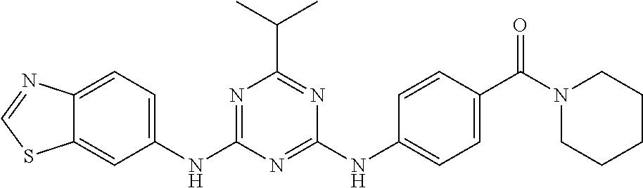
C12=CC(NC3=NC(C(C)C)=NC(NC4=CC=C(C(=O)N5CCCCC5)C=C4)=N3)=CC=C1N=CS2
